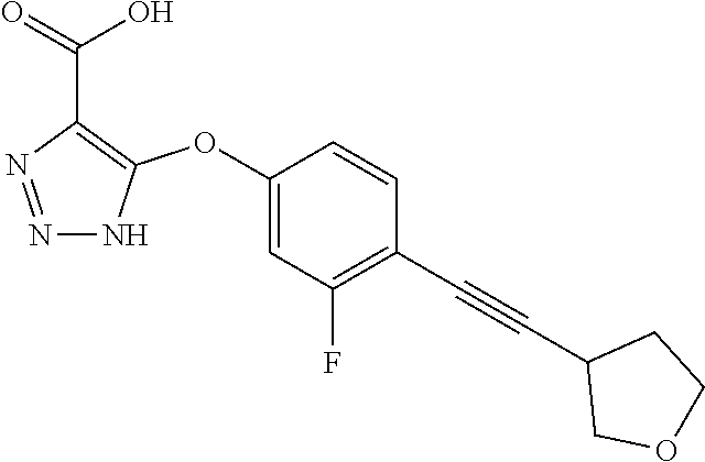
C1(OC2=C(C(=O)O)N=NN2)=CC(F)=C(C#CC2COCC2)C=C1
